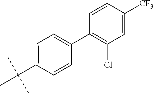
C1=C(C(C)(C)C)C=CC(C2=C(Cl)C=C([CF3])C=C2)=C1
